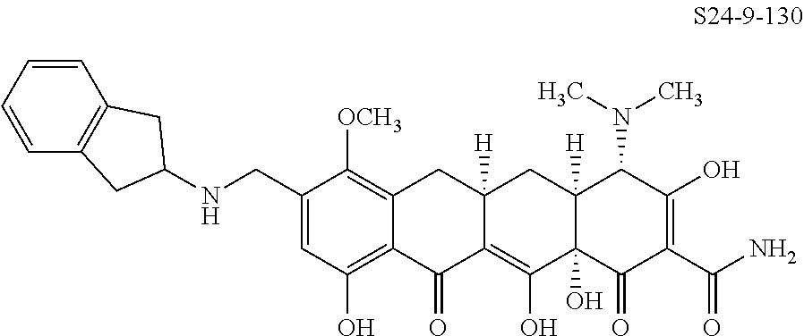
C1=C(CNC2CC3=C(C=CC=C3)C2)C([OCH3])=C2C(=C1O)C(=O)C1=C(O)C3(O)C([H])(CC1([H])C2)C(N(C)C)C(O)=C(C(N)=O)C3=O
